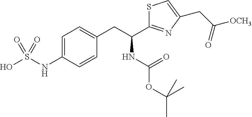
C1=C(NS(O)(=O)=O)C=CC(CC(NC(=O)OC(C)(C)C)C2=NC(CC([OCH3])=O)=CS2)=C1
